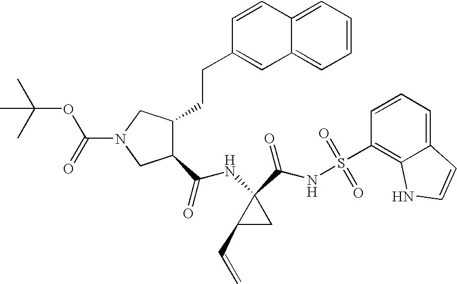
CC(C)(C)OC(=O)N1CC(C(=O)NC2(C(NS(C3=C4C(=CC=C3)C=CN4)(=O)=O)=O)C(C=C)C2)C(CCC2=CC3=CC=CC=C3C=C2)C1
